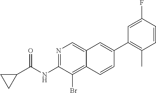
N1=C(NC(=O)C2CC2)C(Br)=C2C(=C1)C=C(C1=C(C)C=CC(F)=C1)C=C2
